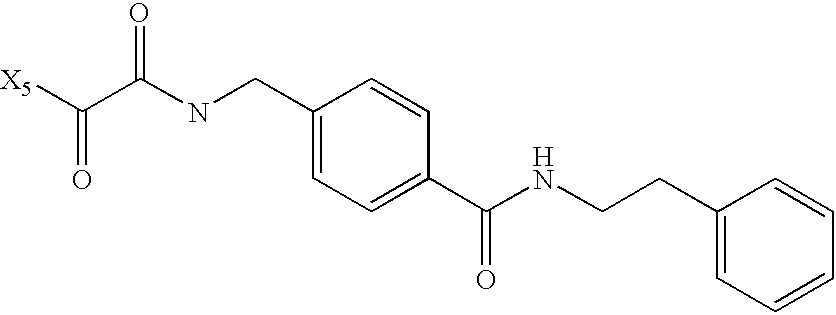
[X5]C(C(NCC1=CC=C(C(=O)NCCC2=CC=CC=C2)C=C1)=O)=O
